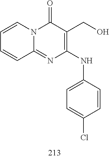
C1=CC=CC2=NC(NC3=CC=C(Cl)C=C3)=C(CO)C(=O)N12
